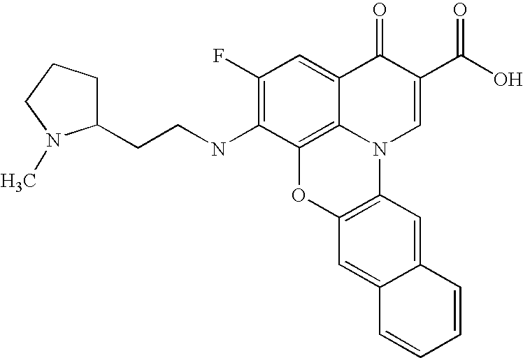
C1(F)=C(NCCC2CCCN2C)C2=C3C(=C1)C(=O)C(C(O)=O)=CN3C1=C(O2)C=C2C(=C1)C=CC=C2
